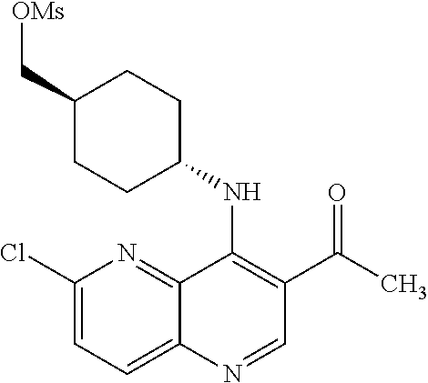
C1(Cl)=CC=C2C(=N1)C(NC1CCC(C[OMs])CC1)=C(C(=O)C)C=N2
